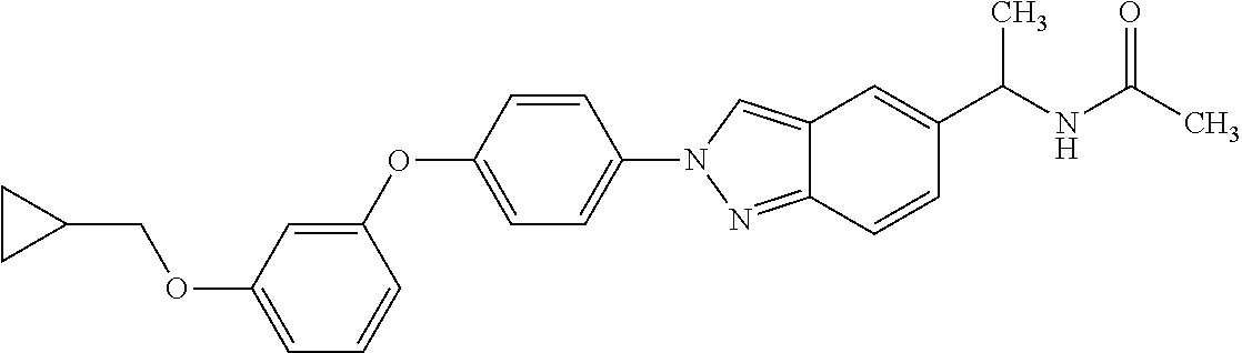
C1=C(OCC2CC2)C=C(OC2=CC=C(N3N=C4C(=C3)C=C(C(NC(C)=O)C)C=C4)C=C2)C=C1
